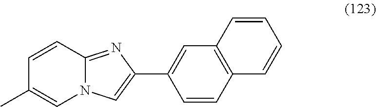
C1=CC2=NC(C3=CC4=C(C=C3)C=CC=C4)=CN2C=C1C
